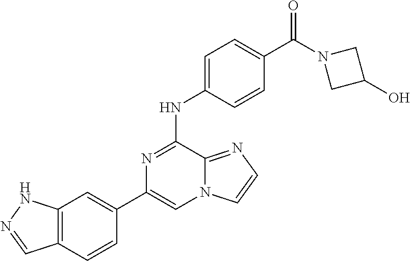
C1(C2=CC3=C(C=C2)C=NN3)=CN2C(=NC=C2)C(NC2=CC=C(C(=O)N3CC(O)C3)C=C2)=N1
